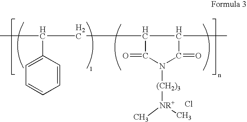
CC(CC1C(C)C(=O)N([(CH2)3][NR+](C)C)C1=O)C1=CC=CC=C1.Cl
